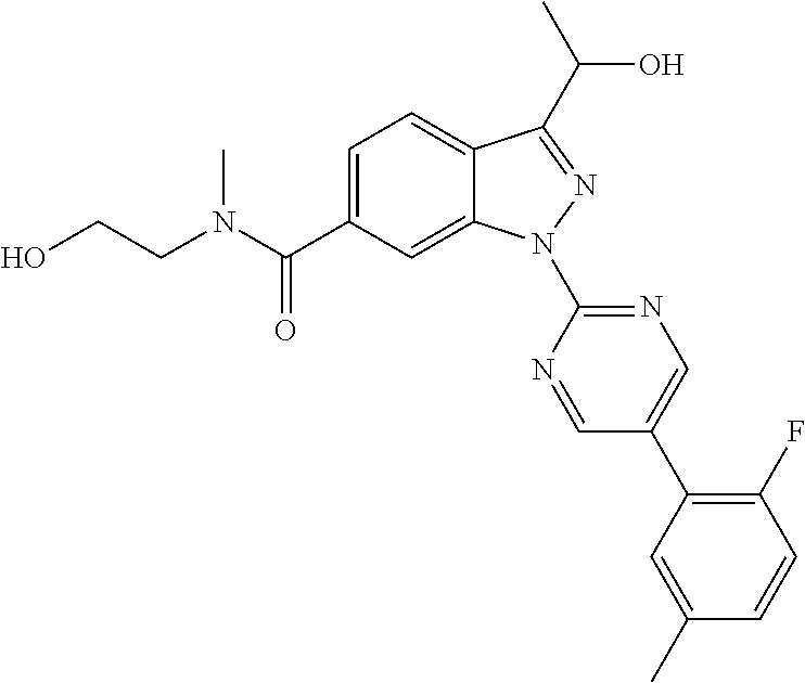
C12=CC=C(C(N(C)CCO)=O)C=C1N(C1=NC=C(C3=C(F)C=CC(C)=C3)C=N1)N=C2C(C)O
